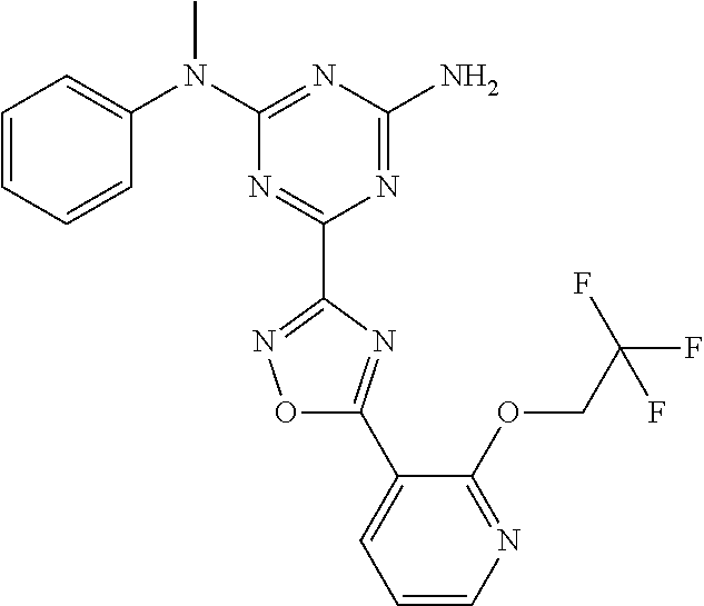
C1=CC=CC(N(C2=NC(N)=NC(C3=NOC(C4=CC=CN=C4OCC(F)(F)F)=N3)=N2)C)=C1
